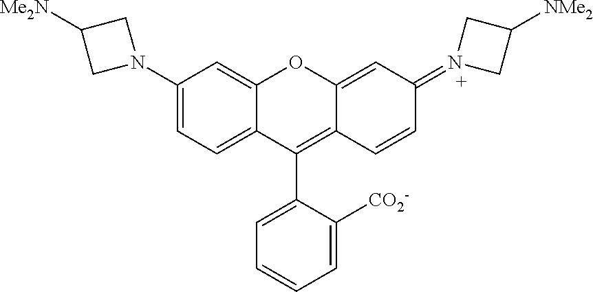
C1(N2CC([Me2N])C2)=CC=C2C(=C1)OC1=CC(=N3CC([NMe2])C3)C=CC1=C2C1=CC=CC=C1[CO2-]
